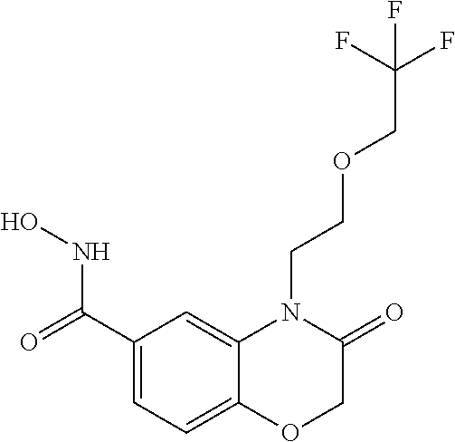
C1(C(=O)NO)=CC=C2C(=C1)N(CCOCC(F)(F)F)C(=O)CO2
